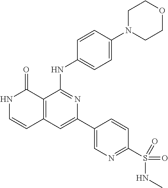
C1=CC(NC2=NC(C3=CN=C(S(NC)(=O)=O)C=C3)=CC3=C2C(=O)NC=C3)=CC=C1N1CCOCC1
